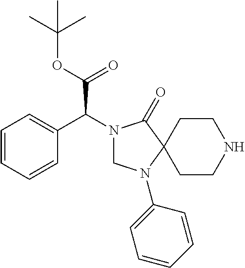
C1=CC=CC(C(N2CN(C3=CC=CC=C3)C3(C2=O)CCNCC3)C(OC(C)(C)C)=O)=C1
